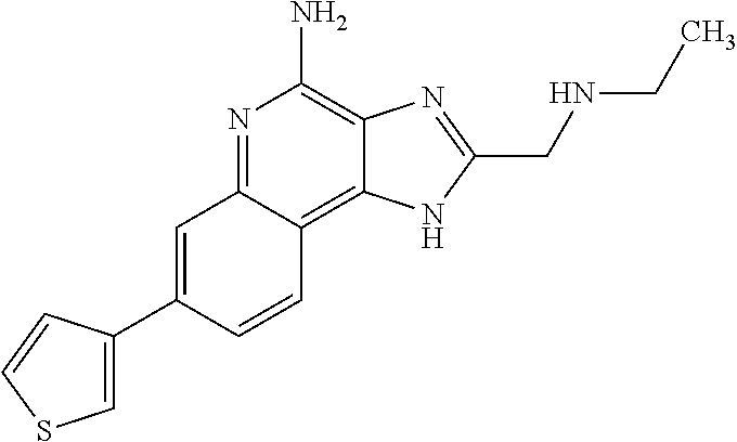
C1=C(C2=CSC=C2)C=CC2=C3C(=C(N)N=C12)N=C(CNCC)N3
